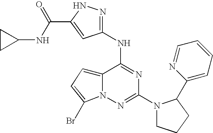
C12=CC=C(Br)N1N=C(N1CCCC1C1=CC=CC=N1)N=C2NC1=NNC(C(NC2CC2)=O)=C1
